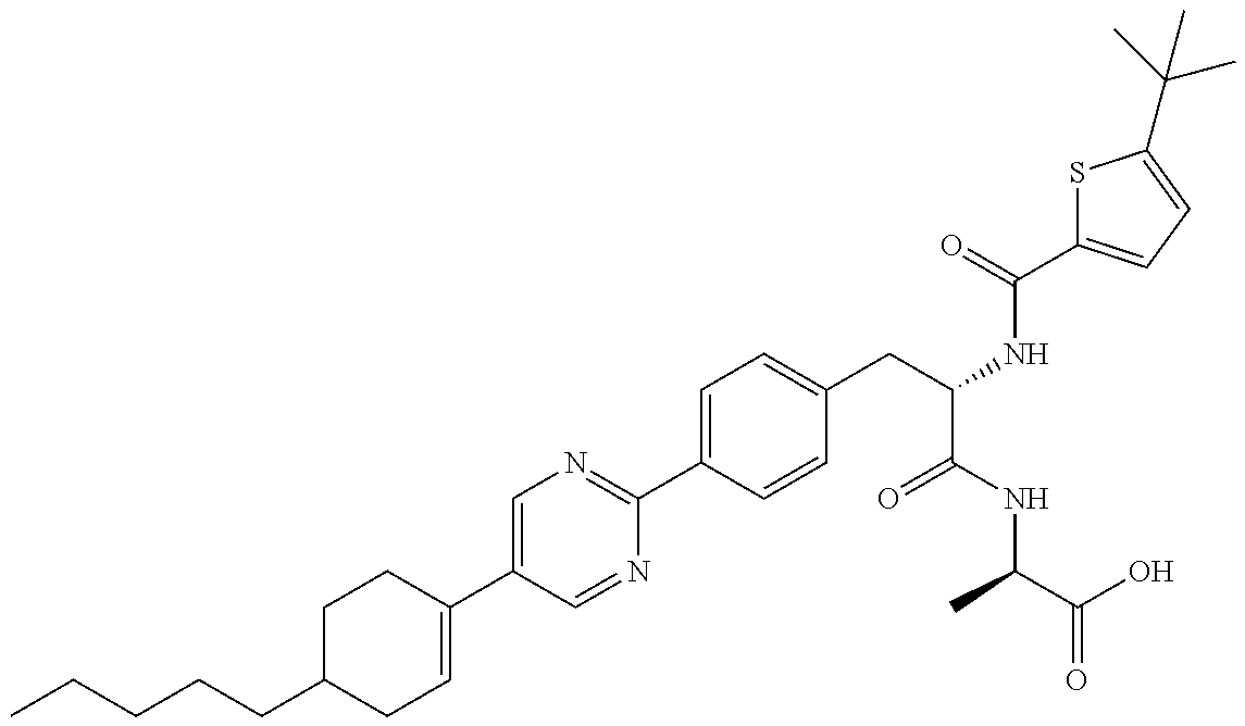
C(CC1CC=C(C2=CN=C(C3=CC=C(CC(NC(=O)C4=CC=C(C(C)(C)C)S4)C(NC(C(=O)O)C)=O)C=C3)N=C2)CC1)CCC
